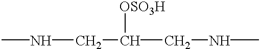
CNCC(CNC)[OSO3H]
